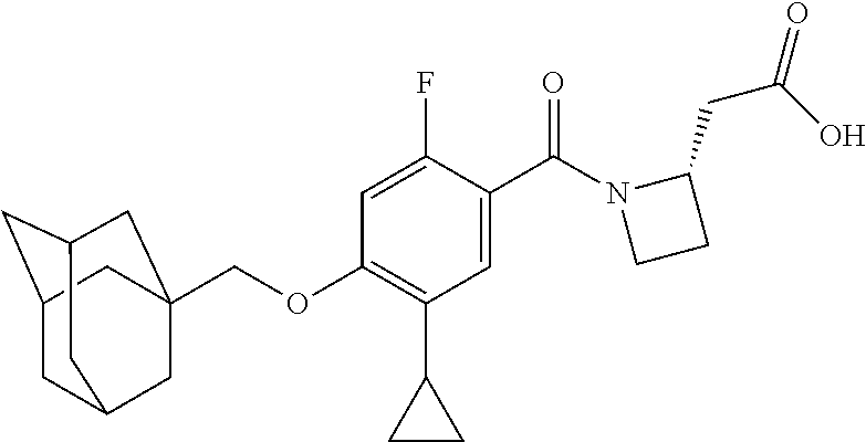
C1C2CC3CC(COC4=C(C5CC5)C=C(C(=O)N5CCC5CC(O)=O)C(F)=C4)(CC1C3)C2
